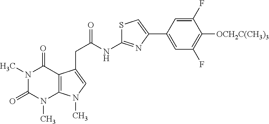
N1(C)C(=O)N(C)C2=C(C1=O)C(CC(NC1=NC(C3=CC(F)=C([OCH2C(CH3)3])C(F)=C3)=CS1)=O)=CN2C
